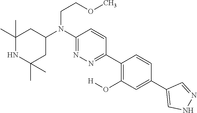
C1(C)(C)NC(C)(C)CC(N(C2=NN=C(C3=C(O[H])C=C(C4=CNN=C4)C=C3)C=C2)CCOC)C1
